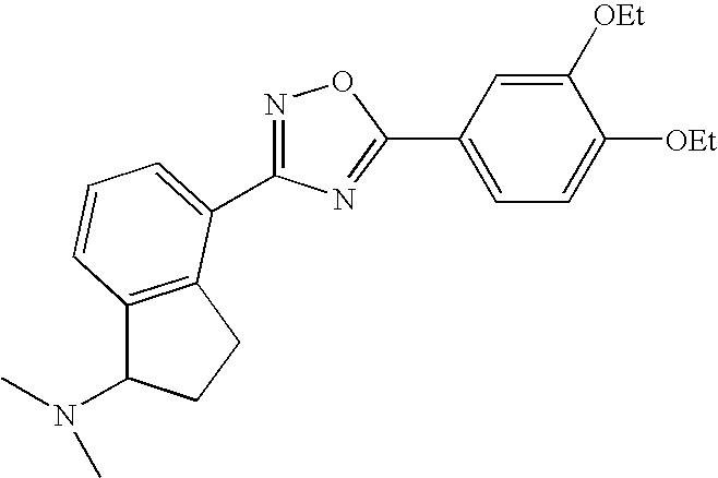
C12=C(CCC1N(C)C)C(C1=NOC(C3=CC=C([OEt])C([OEt])=C3)=N1)=CC=C2
